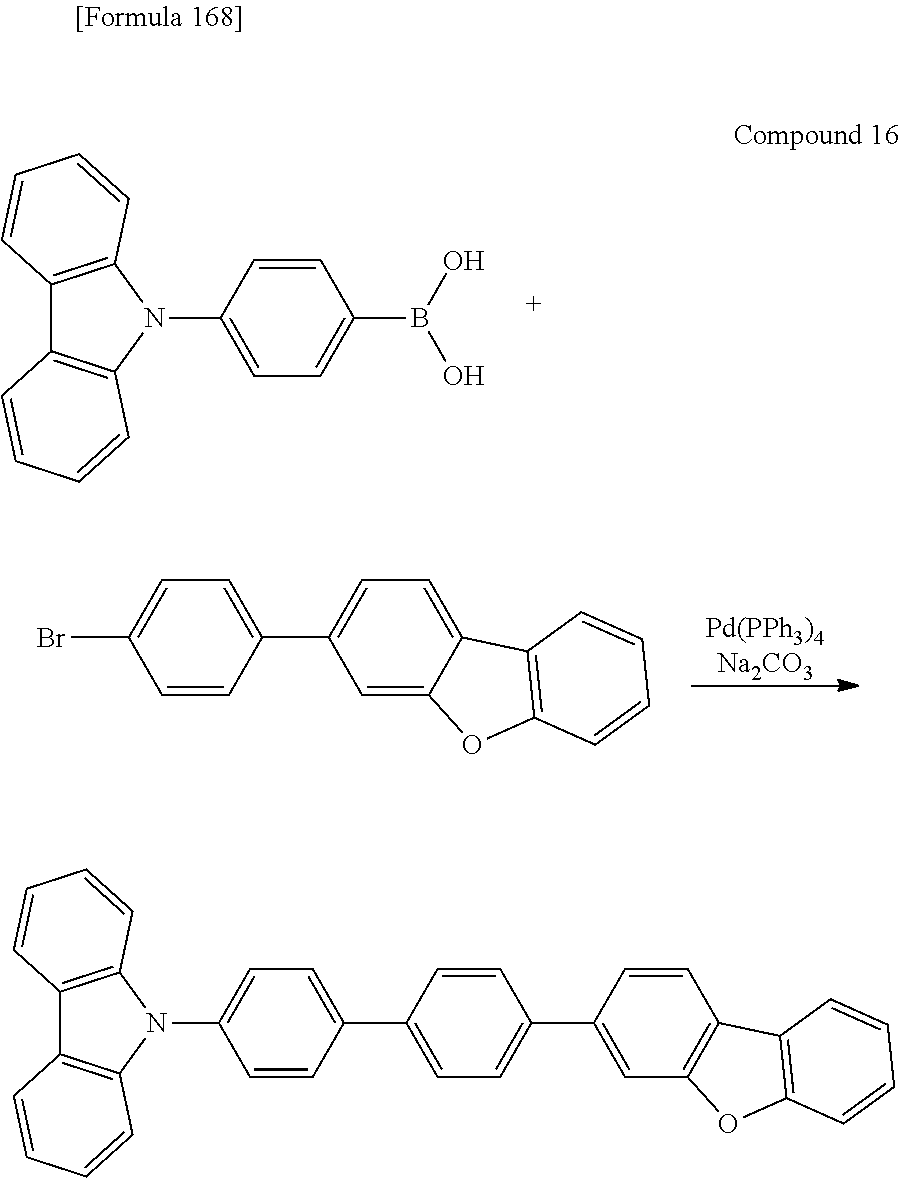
C1=CC(B(O)O)=CC=C1N1C2=C(C3=C1C=CC=C3)C=CC=C2.C1=C(C2=CC=C(N3C4=C(C5=C3C=CC=C5)C=CC=C4)C=C2)C=CC(C2=CC3=C(C=C2)C2=C(O3)C=CC=C2)=C1.C1=CC(C2=CC=C3C(=C2)OC2=C3C=CC=C2)=CC=C1Br
